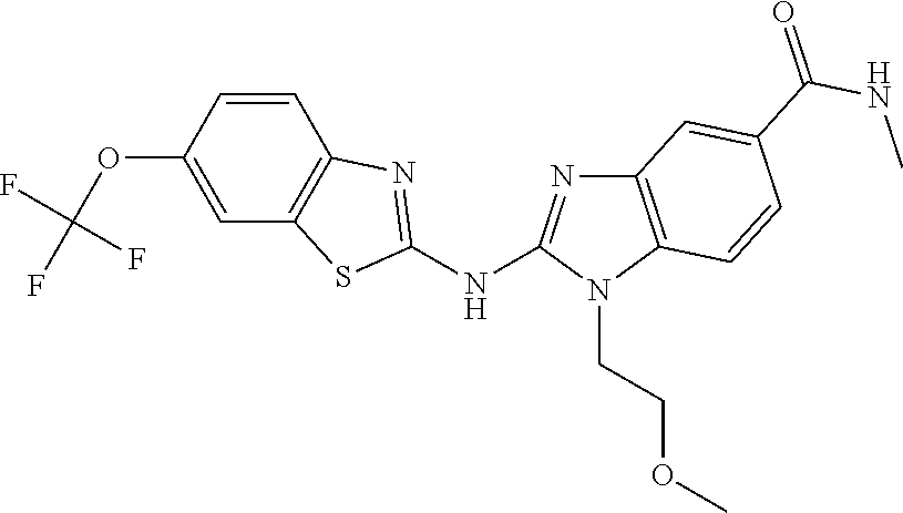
O(C1=CC2=C(C=C1)N=C(NC1=NC3=C(N1CCOC)C=CC(C(NC)=O)=C3)S2)C(F)(F)F
